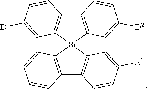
C12=C(C=CC=C1)[Si]1(C3=C2C=CC([A1])=C3)C2=C(C3=C1C=C([D1])C=C3)C=CC([D2])=C2
